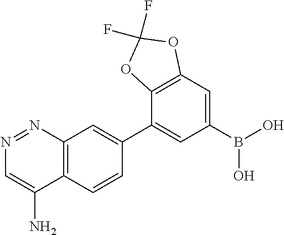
C12=C(C=CC(C3=CC(B(O)O)=CC4=C3OC(F)(F)O4)=C1)C(N)=CN=N2
